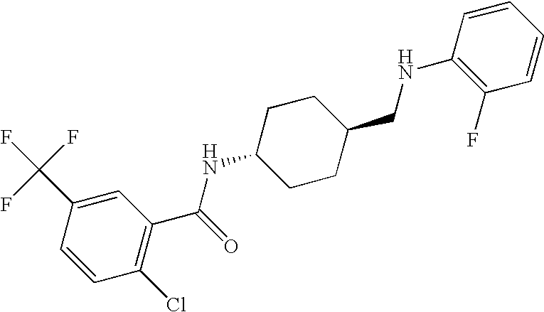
C1(C(F)(F)F)=CC(C(=O)NC2CCC(CNC3=C(F)C=CC=C3)CC2)=C(Cl)C=C1
